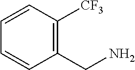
C1=CC([CF3])=C(CN)C=C1
